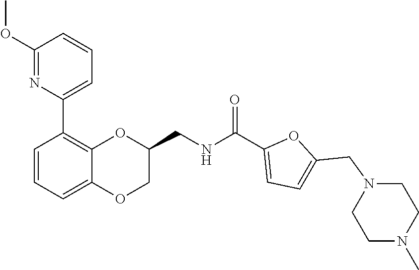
N1(CC2=CC=C(C(NCC3OC4=C(C5=CC=CC(OC)=N5)C=CC=C4OC3)=O)O2)CCN(C)CC1
